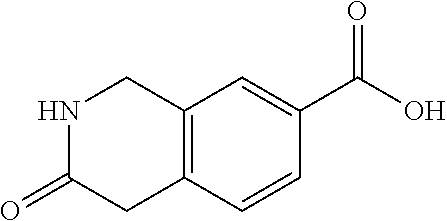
C12=C(C=CC(C(O)=O)=C1)CC(=O)NC2
